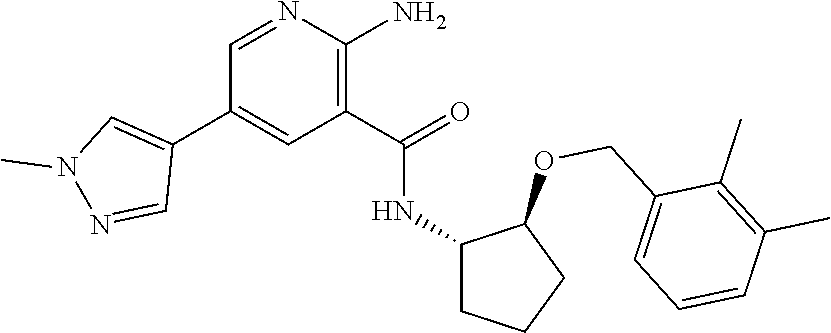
C1=NC(N)=C(C(=O)NC2CCCC2OCC2=CC=CC(C)=C2C)C=C1C1=CN(C)N=C1
